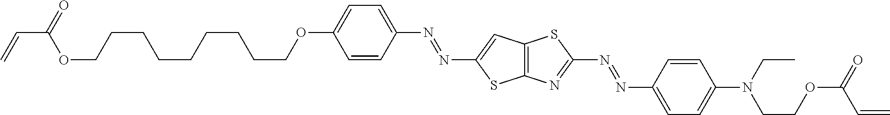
C1=CC(N=NC2=CC3=C(S2)N=C(N=NC2=CC=C(N(CC)CCOC(=O)C=C)C=C2)S3)=CC=C1OCCCCCCCCCOC(=O)C=C
